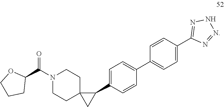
O=C(N1CCC2(CC1)CC2C1=CC=C(C2=CC=C(C3=NNN=N3)C=C2)C=C1)C1OCCC1
